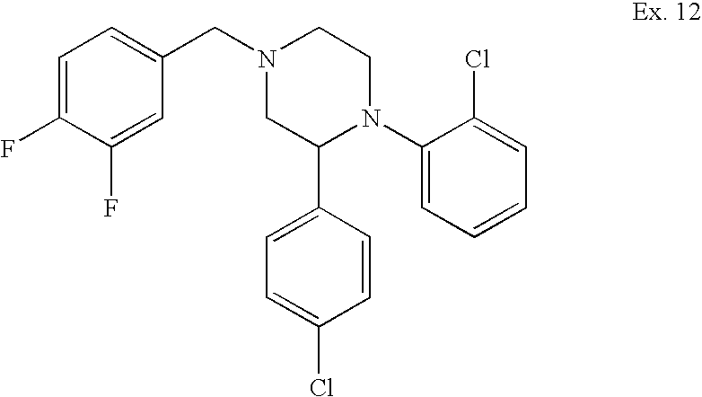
C1=C(Cl)C=CC(C2N(C3=CC=CC=C3Cl)CCN(CC3=CC=C(F)C(F)=C3)C2)=C1
